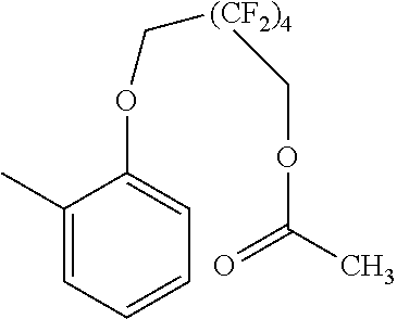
C1(C)=CC=CC=C1OC[(CF2)4]COC(=O)C
